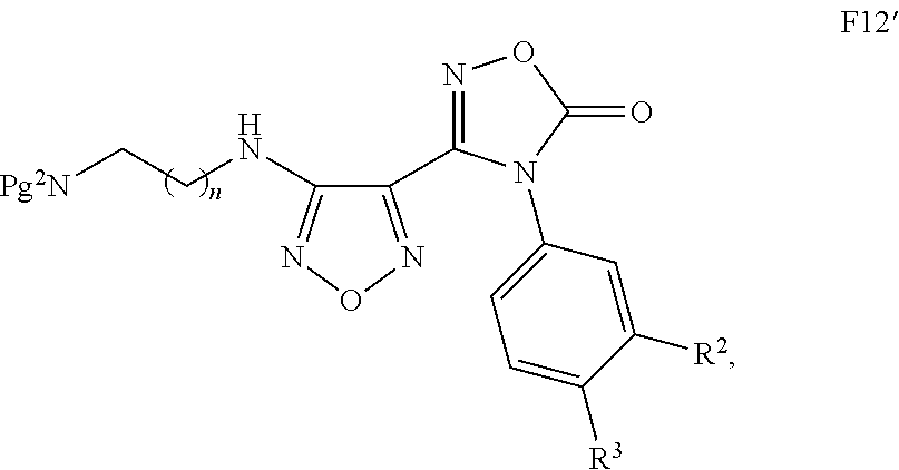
C1(C2=NOC(=O)N2C2=CC=C([R3])C([R2])=C2)=NON=C1NCC[Pg2N]
